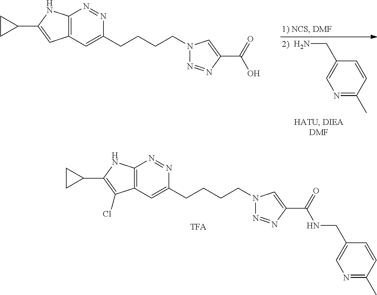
N1=C(C)C=CC(CN)=C1.C12=C(C=C(CCCCN3N=NC(C(=O)O)=C3)N=N1)C=C(C1CC1)N2.C12=C(C=C(CCCCN3N=NC(C(=O)NCC4=CN=C(C)C=C4)=C3)N=N1)C(Cl)=C(C1CC1)N2
